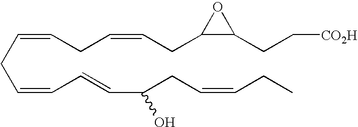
C(CC=CC=CC(CC=CCC)O)=CCC=CCC1C(CC[CO2H])O1
